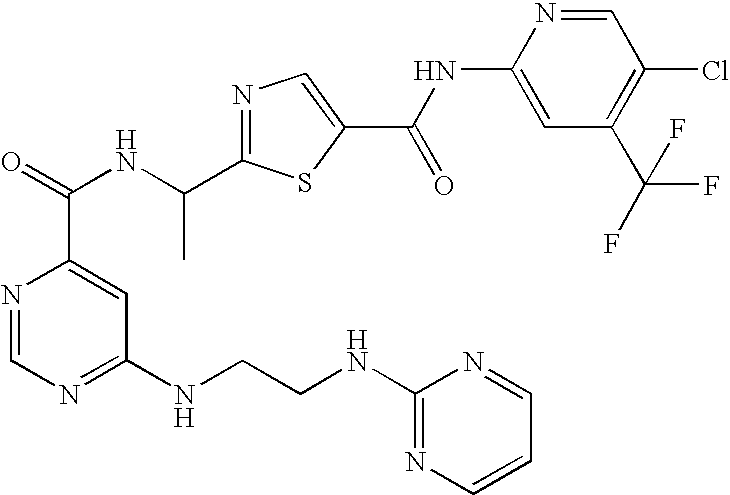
N1=C(C(NC(=O)C2=CC(NCCNC3=NC=CC=N3)=NC=N2)C)SC(C(NC2=CC(C(F)(F)F)=C(Cl)C=N2)=O)=C1
